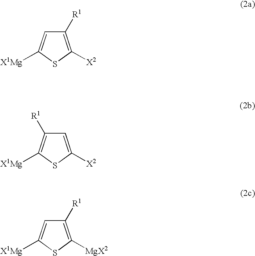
C1([R1])=C([X2])SC([X1Mg])=C1.C1=C([X2])SC([X1Mg])=C1[R1].C1([R1])=C([MgX2])SC([X1Mg])=C1
